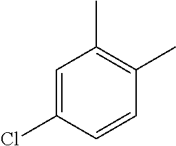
C1=C(Cl)C=CC(C)=C1C
